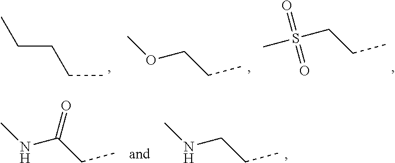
C(CCC)C.O(CCC)C.S(CCC)(C)(=O)=O.N(C(CC)=O)C.N(CCC)C
